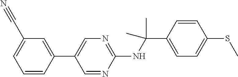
C1(C2=CN=C(NC(C)(C)C3=CC=C(SC)C=C3)N=C2)=CC(C#N)=CC=C1
